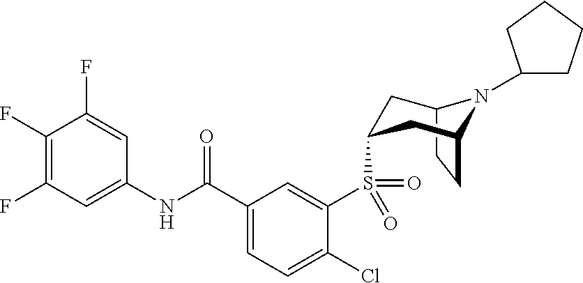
C1(F)=C(F)C=C(NC(C2=CC=C(Cl)C(S(=O)(=O)C3CC4N(C5CCCC5)C(CC4)C3)=C2)=O)C=C1F
